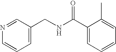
C1=C(CNC(C2=CC=CC=C2C)=O)C=NC=C1
